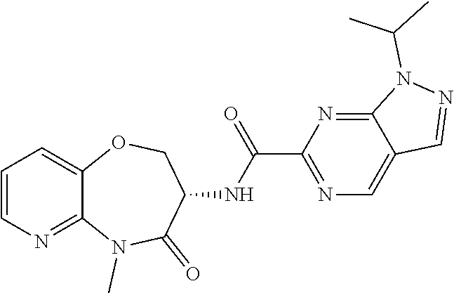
C1=CN=C2C(=C1)OCC(NC(=O)C1=NC=C3C(=N1)N(C(C)C)N=C3)C(=O)N2C
